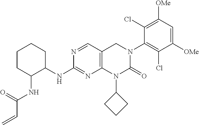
C1C(NC(C=C)=O)C(NC2=NC3=C(C=N2)CN(C2=C(Cl)C([OMe])=CC([OMe])=C2Cl)C(=O)N3C2CCC2)CCC1
